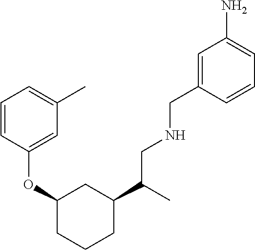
C1=CC(OC2CC(C(CNCC3=CC(N)=CC=C3)C)CCC2)=CC(C)=C1
